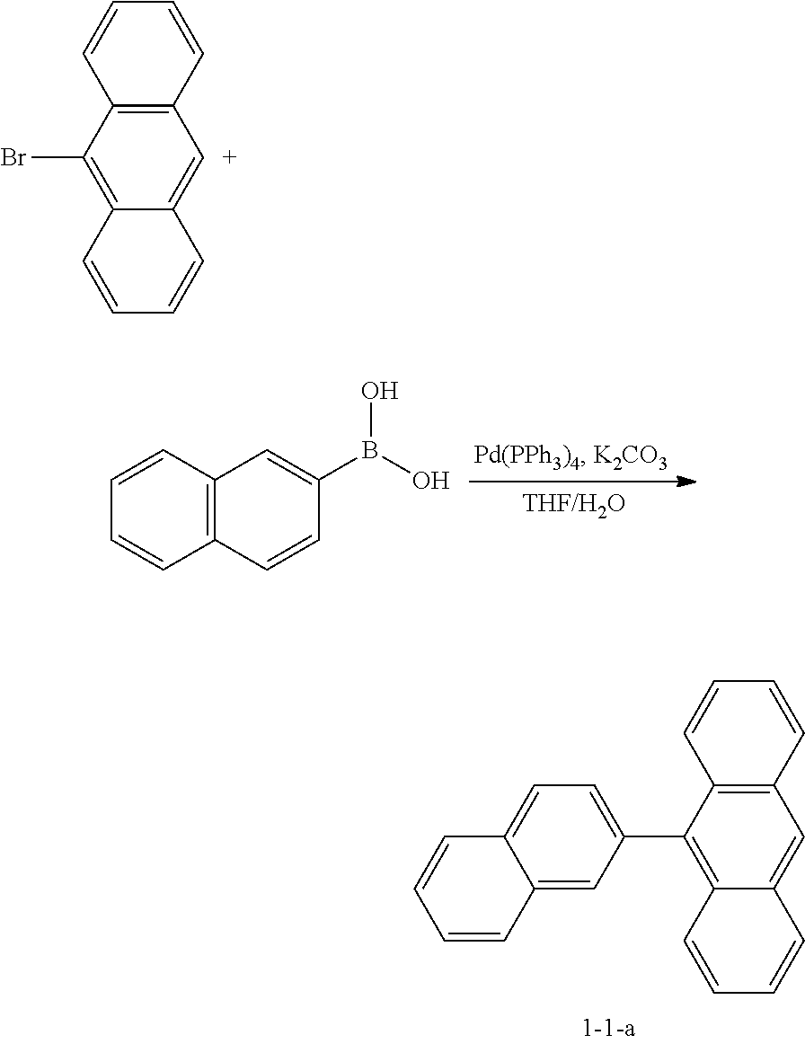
C1=CC2=C(C=C1)C=CC(B(O)O)=C2.C1=C2C(=CC(C3=C4C(=CC5=C3C=CC=C5)C=CC=C4)=C1)C=CC=C2.C12=C(C(Br)=C3C(=[C+]1)C=CC=C3)C=CC=C2
